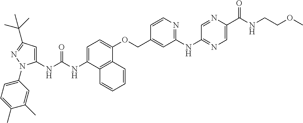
C1=C(NC(NC2=CC(C(C)(C)C)=NN2C2=CC=C(C)C(C)=C2)=O)C2=C(C(OCC3=CC(NC4=NC=C(C(NCCOC)=O)N=C4)=NC=C3)=C1)C=CC=C2
